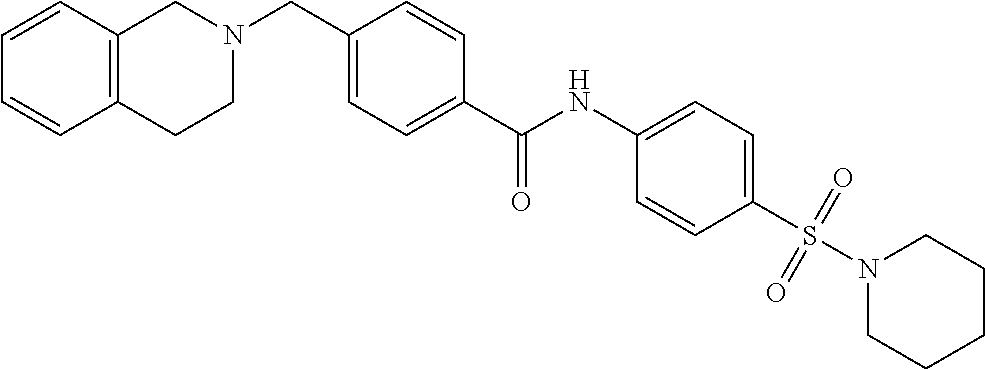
C1=CC2=C(C=C1)CCN(CC1=CC=C(C(NC3=CC=C(S(N4CCCCC4)(=O)=O)C=C3)=O)C=C1)C2
